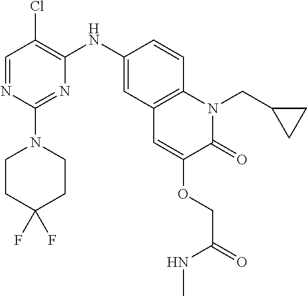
C1=NC(N2CCC(F)(F)CC2)=NC(NC2=CC3=C(C=C2)N(CC2CC2)C(=O)C(OCC(NC)=O)=C3)=C1Cl
